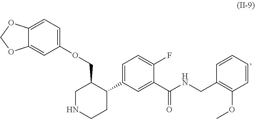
C12=CC=C(OCC3CNCCC3C3=CC=C(F)C(C(NCC4=C(OC)C=CC=C4)=O)=C3)C=C1OCO2
